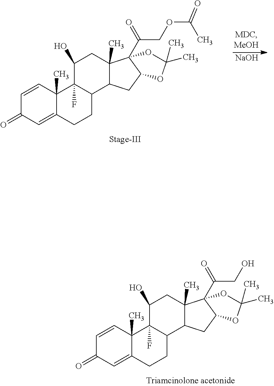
C1=CC2(C)C(=CC1=O)CCC1C2(F)C(O)CC2(C)C1CC1C2(C(CO)=O)OC(C)(C)O1.C1=CC2(C)C(=CC1=O)CCC1C2(F)C(O)CC2(C)C1CC1C2(C(COC(C)=O)=O)OC(C)(C)O1.[NaOH]
